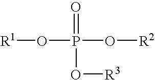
[R1]OP(=O)(O[R2])O[R3]
